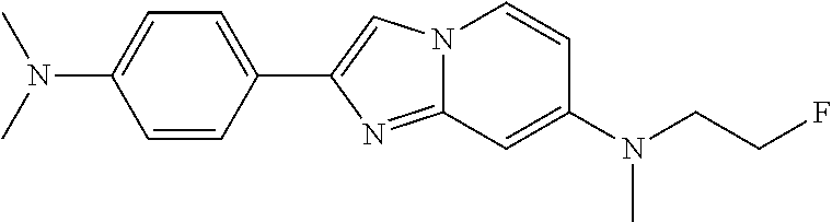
C1=CC(C2=CN3C(=N2)C=C(N(CCF)C)C=C3)=CC=C1N(C)C
